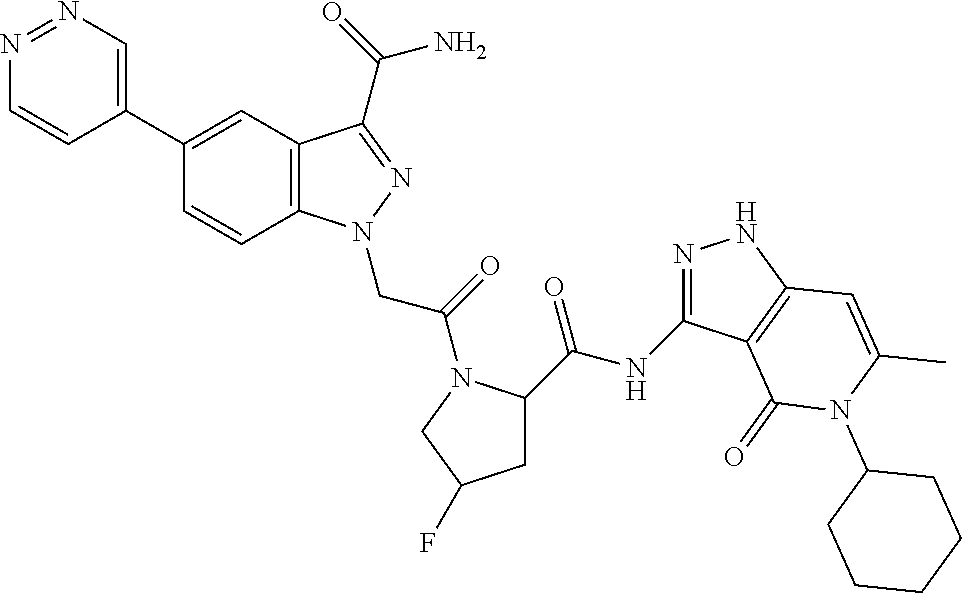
N1=NC=C(C2=CC3=C(C=C2)N(CC(=O)N2C(C(=O)NC4=NNC5=C4C(=O)N(C4CCCCC4)C(C)=C5)CC(F)C2)N=C3C(N)=O)C=C1
